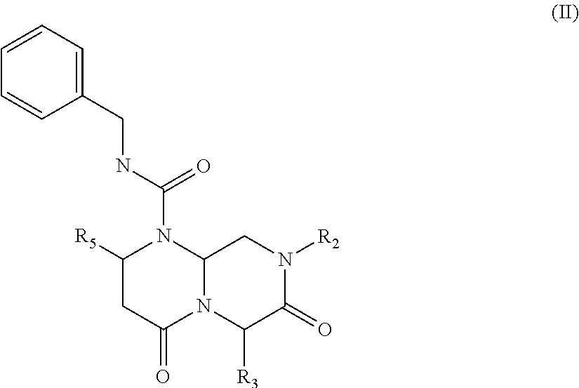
C1([R5])CC(=O)N2C(N1C(NCC1=CC=CC=C1)=O)CN([R2])C(=O)C2[R3]
